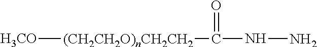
[H3CO][(CH2CH2O)nCH2CH2]C(NN)=O
